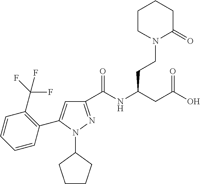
C1(C(NC(CC(O)=O)CCN2C(=O)CCCC2)=O)=NN(C2CCCC2)C(C2=C(C(F)(F)F)C=CC=C2)=C1
